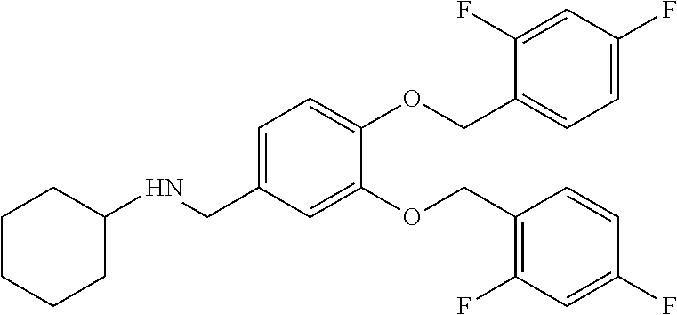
C1(F)=C(COC2=CC(CNC3CCCCC3)=CC=C2OCC2=CC=C(F)C=C2F)C=CC(F)=C1
